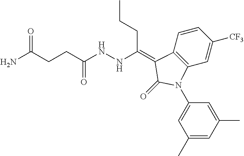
CCCC(NNC(CCC(N)=O)=O)=C1C2=C(C=C([CF3])C=C2)N(C2=CC(C)=CC(C)=C2)C1=O
